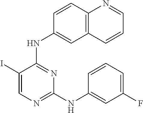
C1(I)=CN=C(NC2=CC(F)=CC=C2)N=C1NC1=CC2=C(C=C1)N=CC=C2
